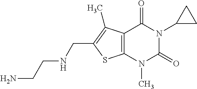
C12=C(N(C)C(=O)N(C3CC3)C1=O)SC(CNCCN)=C2C
